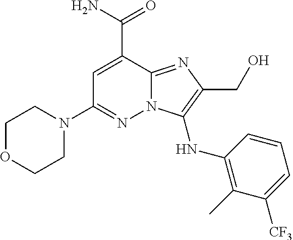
C(C1=CC(N2CCOCC2)=NN2C1=NC(CO)=C2NC1=C(C)C([CF3])=CC=C1)(N)=O
